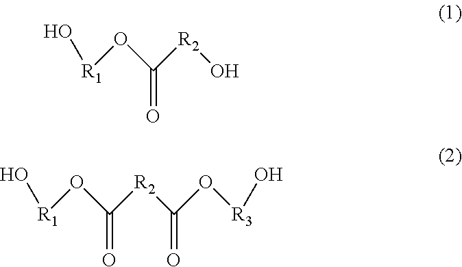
[R1](OC([R2]O)=O)O.[R1](OC([R2]C(O[R3]O)=O)=O)O
